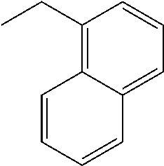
C1(CC)=C2C(=CC=C1)C=CC=C2
